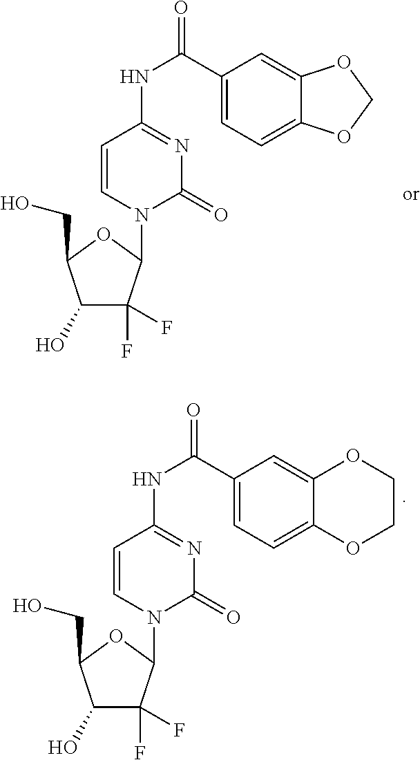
C1(O)C(F)(F)C(N2C(=O)N=C(NC(=O)C3=CC=C4C(=C3)OCO4)C=C2)OC1CO.C1(O)C(F)(F)C(N2C(=O)N=C(NC(=O)C3=CC=C4C(=C3)OCCO4)C=C2)OC1CO
